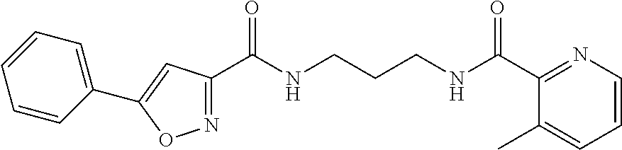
C1=CC(C2=CC(C(NCCCNC(C3=NC=CC=C3C)=O)=O)=NO2)=CC=C1
